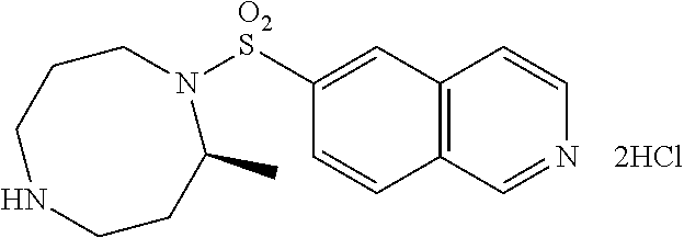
C12=C(C=C([O2S]N3CCCNCCC3C)C=C1)C=CN=C2
